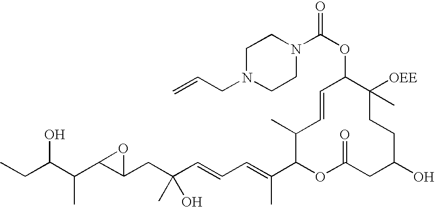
CCC(C(C1C(CC(C=CC=C(C2OC(=O)CC(O)CCC([OEE])(C)C(OC(N3CCN(CC=C)CC3)=O)C=CC2C)C)(O)C)O1)C)O
